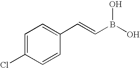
C1=C(Cl)C=CC(C=CB(O)O)=C1
